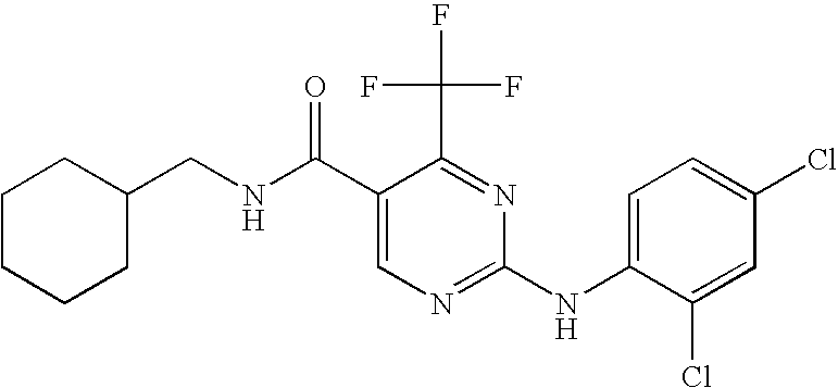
N(CC1CCCCC1)C(C1=CN=C(NC2=CC=C(Cl)C=C2Cl)N=C1C(F)(F)F)=O
